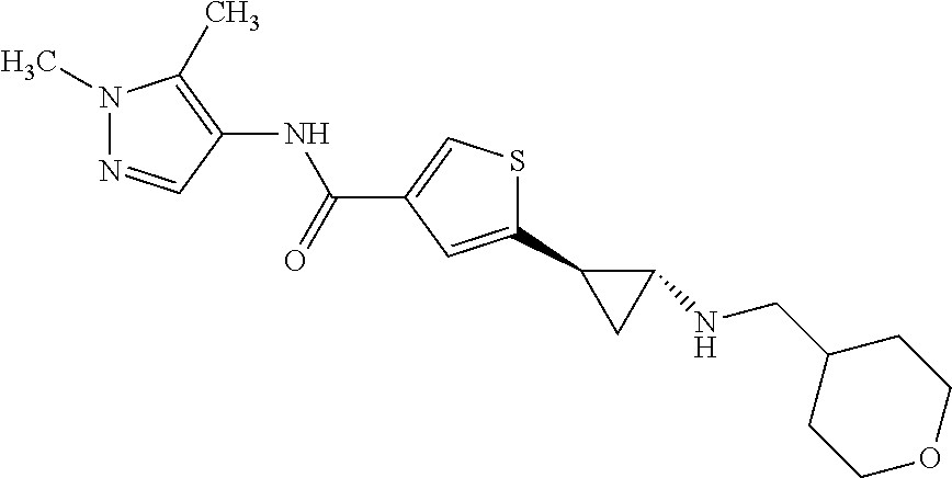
N1(C)N=CC(NC(C2=CSC(C3CC3NCC3CCOCC3)=C2)=O)=C1C
